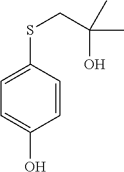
C1(SCC(O)(C)C)=CC=C(O)C=C1
